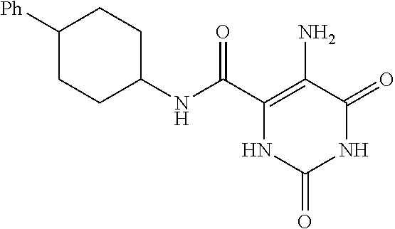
C1([Ph])CCC(NC(C2=C(N)C(=O)NC(=O)N2)=O)CC1
